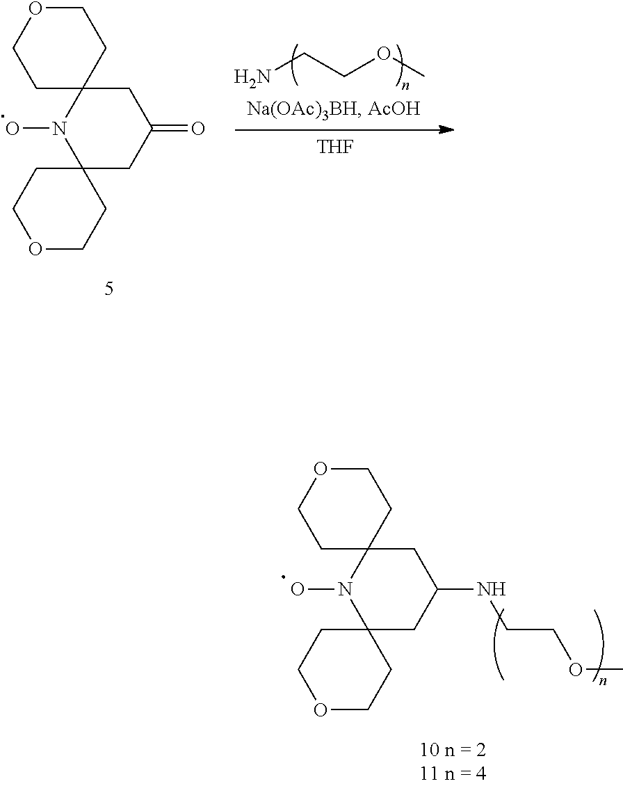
C1C2(N(O)C3(CC1=O)CCOCC3)CCOCC2.NCCOC.[THF].C1C2(N(O)C3(CC1NCCOC)CCOCC3)CCOCC2
